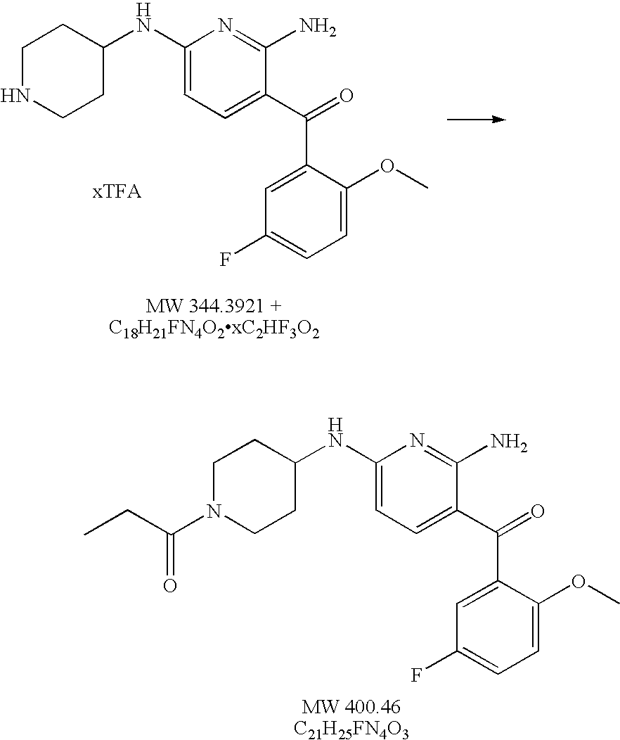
C1NCCC(NC2=CC=C(C(=O)C3=CC(F)=CC=C3OC)C(N)=N2)C1.C1N(C(CC)=O)CCC(NC2=CC=C(C(=O)C3=CC(F)=CC=C3OC)C(N)=N2)C1
